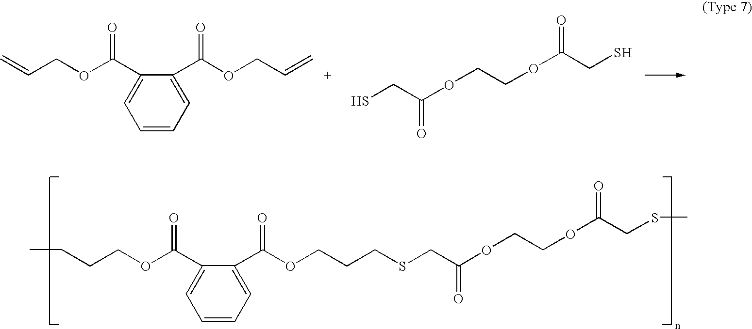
C1(C(OCC=C)=O)=CC=CC=C1C(OCC=C)=O.SCC(OCCOC(CS)=O)=O.C1(C(OCCCC)=O)=CC=CC=C1C(OCCCSCC(OCCOC(CSC)=O)=O)=O
